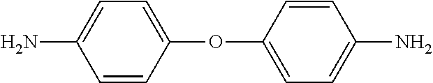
NC1=CC=C(OC2=CC=C(N)C=C2)C=C1
